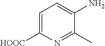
C1=C([HOOC])N=C(C)C(N)=C1
